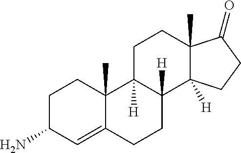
C1C(N)C=C2C(C)(C1)C1([H])C([H])(CC2)C2([H])C(C)(CC1)C(=O)CC2
